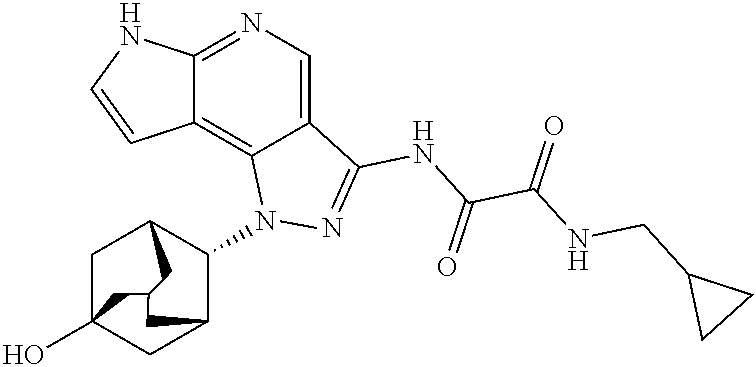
C12=NC=C3C(=C1C=CN2)N(C1C2CC4(O)CC1CC(C4)C2)N=C3NC(C(NCC1CC1)=O)=O
